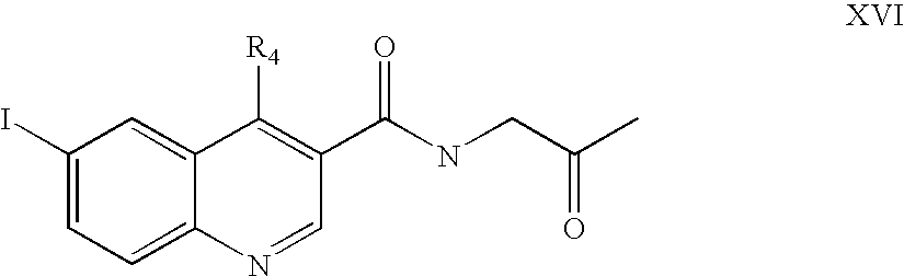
C1(I)=CC=C2C(=C1)C([R4])=C(C(NCC(C)=O)=O)C=N2
